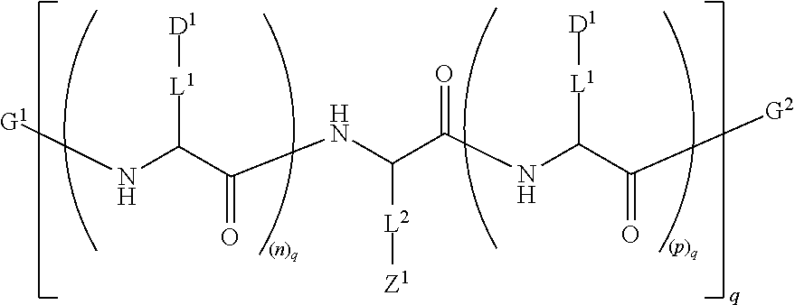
[G1]NC(C(NC(C(NC(C([G2])=O)[L1][D1])=O)[L2][Z1])=O)[L1][D1]
